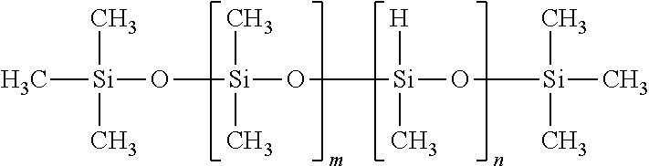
C[Si](C)(C)O[Si](C)(O[Si](O[Si](C)(C)C)([H])C)C
